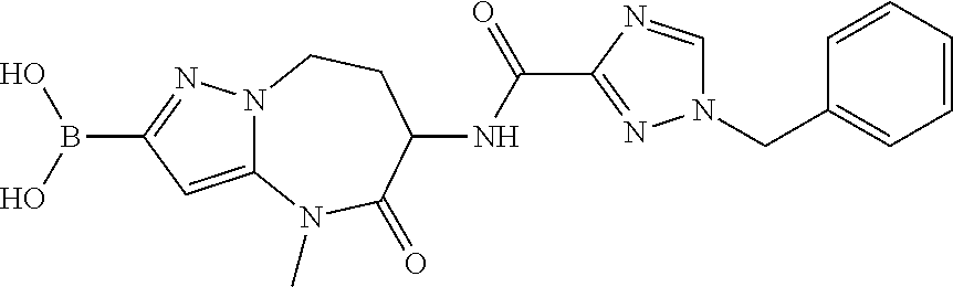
C12=CC(B(O)O)=NN1CCC(NC(C1=NN(CC3=CC=CC=C3)C=N1)=O)C(=O)N2C
